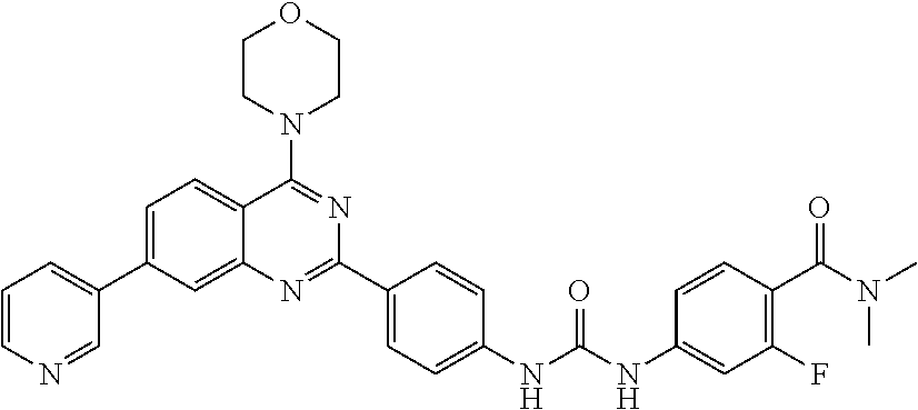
C1=C(C2=CC=CN=C2)C=C2C(=C1)C(N1CCOCC1)=NC(C1=CC=C(NC(NC3=CC(F)=C(C(N(C)C)=O)C=C3)=O)C=C1)=N2
